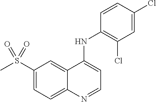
C1(S(C)(=O)=O)=CC=C2C(=C1)C(NC1=C(Cl)C=C(Cl)C=C1)=CC=N2
